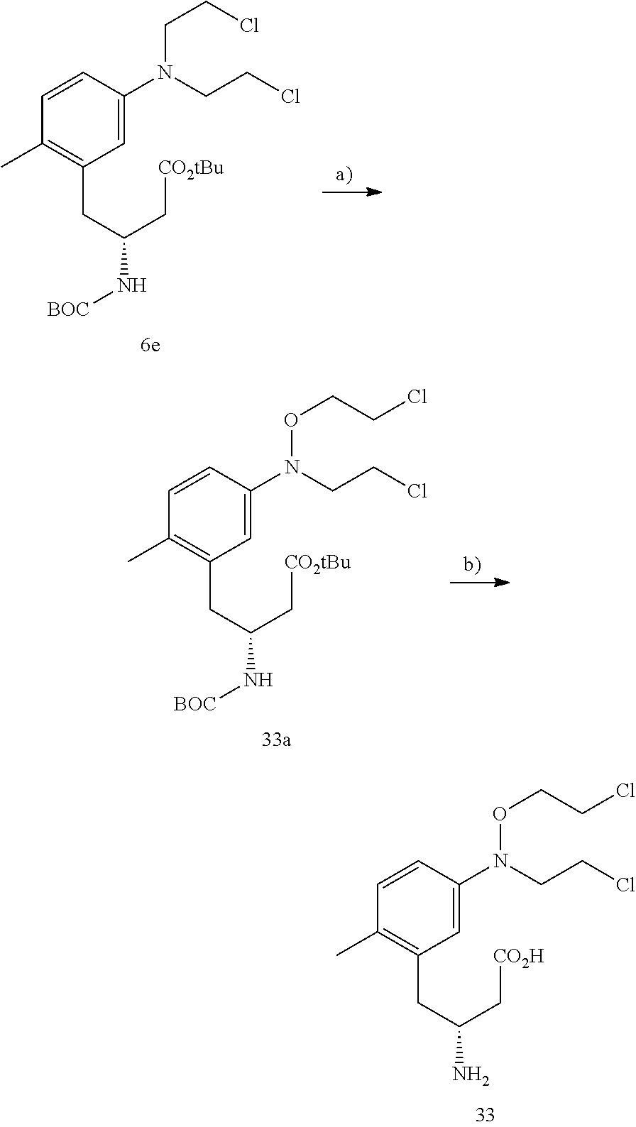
C1=C(N(CCCl)CCCl)C=CC(C)=C1CC(N[BOC])C[CO2tBu].C1=C(N(CCCl)OCCCl)C=CC(C)=C1CC(N[BOC])C[CO2tBu].C1=C(N(CCCl)OCCCl)C=CC(C)=C1CC(N)C[CO2H]
